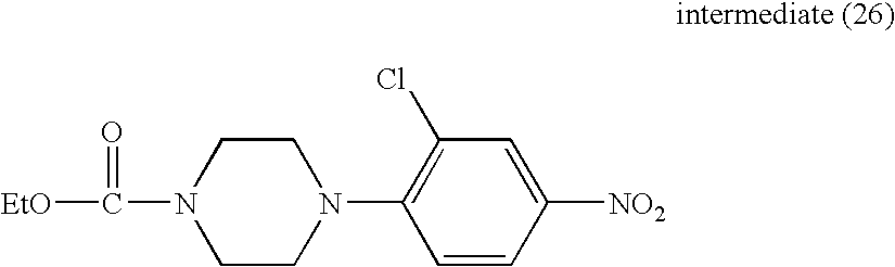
C1CN(C([EtO])=O)CCN1C1=C(Cl)C=C([NO2])C=C1
